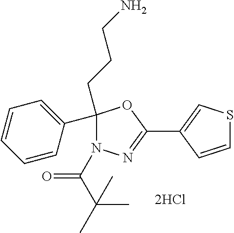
C1(C2(CCCN)N(C(=O)C(C)(C)C)N=C(C3=CSC=C3)O2)=CC=CC=C1
